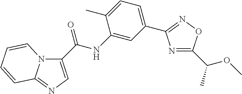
C1(C(=O)NC2=CC(C3=NOC(C(OC)C)=N3)=CC=C2C)=CN=C2N1C=CC=C2
